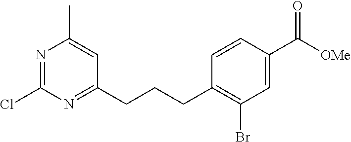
N1=C(Cl)N=C(CCCC2=C(Br)C=C(C(=O)[OMe])C=C2)C=C1C
